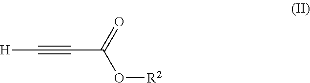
[H]C#CC(O[R2])=O
